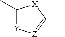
C1(C)=[Y][Z]=C(C)[X]1
